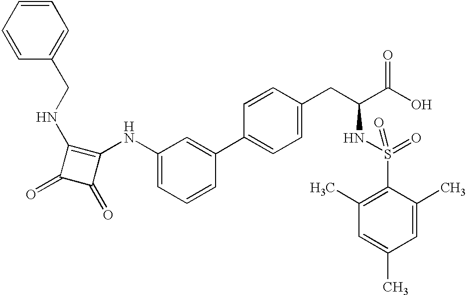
C1(NC2=CC=CC(C3=CC=C(CC(NS(=O)(C4=C(C)C=C(C)C=C4C)=O)C(=O)O)C=C3)=C2)=C(NCC2=CC=CC=C2)C(=O)C1=O
